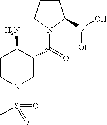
CS(N1CC(C(=O)N2C(B(O)O)CCC2)C(N)CC1)(=O)=O
